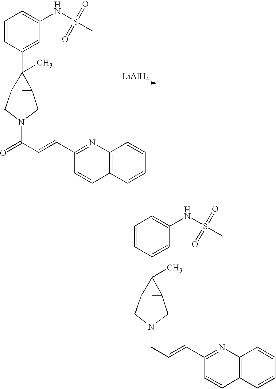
C1=CC(C2(C)C3C2CN(CC=CC2=NC4=C(C=C2)C=CC=C4)C3)=CC(NS(C)(=O)=O)=C1.[LiAlH4].C1=CC(C2(C)C3C2CN(C(C=CC2=NC4=C(C=C2)C=CC=C4)=O)C3)=CC(NS(C)(=O)=O)=C1
